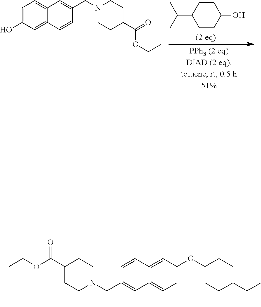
C1=CC2=CC(OC3CCC(C(C)C)CC3)=CC=C2C=C1CN1CCC(C(OCC)=O)CC1.C1=C(O)C=C2C(=C1)C=C(CN1CCC(C(=O)OCC)CC1)C=C2.C1CC(C(C)C)CCC1O
